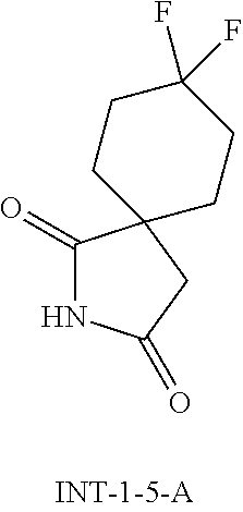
C1(=O)NC(=O)CC12CCC(F)(F)CC2
